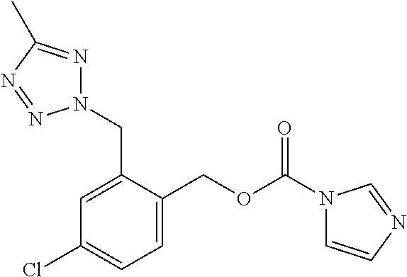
C1=C(CN2N=C(C)N=N2)C(COC(N2C=CN=C2)=O)=CC=C1Cl
